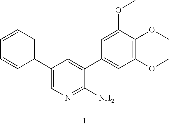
C1=CC=C(C2=CN=C(N)C(C3=CC(OC)=C(OC)C(OC)=C3)=C2)C=C1
